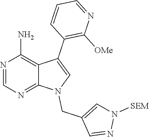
N1=CN=C2C(=C1N)C(C1=C([OMe])N=CC=C1)=CN2CC1=CN([SEM])N=C1
